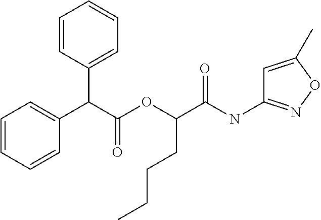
C1=CC=CC(C(C2=CC=CC=C2)C(OC(C(NC2=NOC(C)=C2)=O)CCCC)=O)=C1
